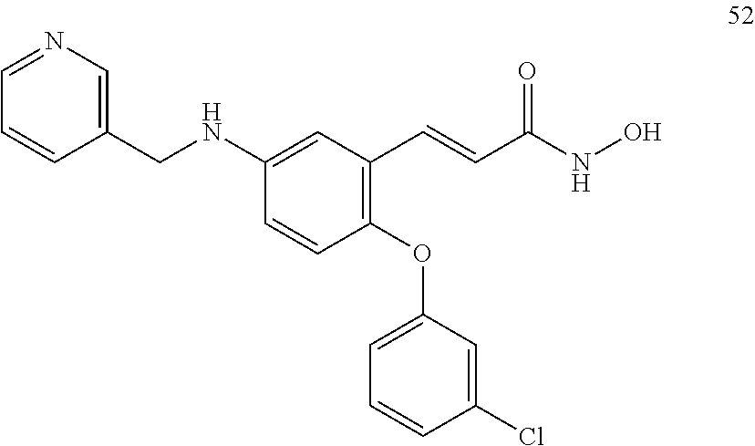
C1(OC2=CC=CC(Cl)=C2)=C(C=CC(NO)=O)C=C(NCC2=CN=CC=C2)C=C1
